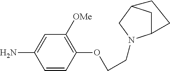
C1=C(N)C=CC(OCCN2C3CC(C2)CC3)=C1[OMe]
